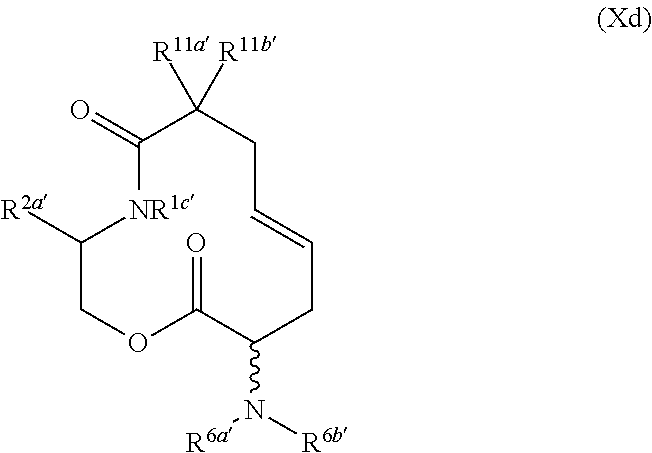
C1(=O)[NR1c]C([R2a])COC(=O)C(N([R6b])[R6a])CC=CCC1([R11b])[R11a]
